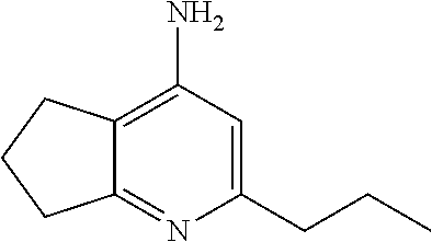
C1(CCC)=CC(N)=C2C(=N1)CCC2
